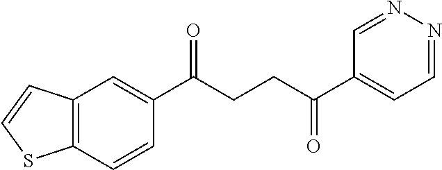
C1(C(CCC(C2=CC=NN=C2)=O)=O)=CC2=C(C=C1)SC=C2
